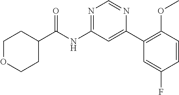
C1C(C(NC2=NC=NC(C3=C(OC)C=CC(F)=C3)=C2)=O)CCOC1
